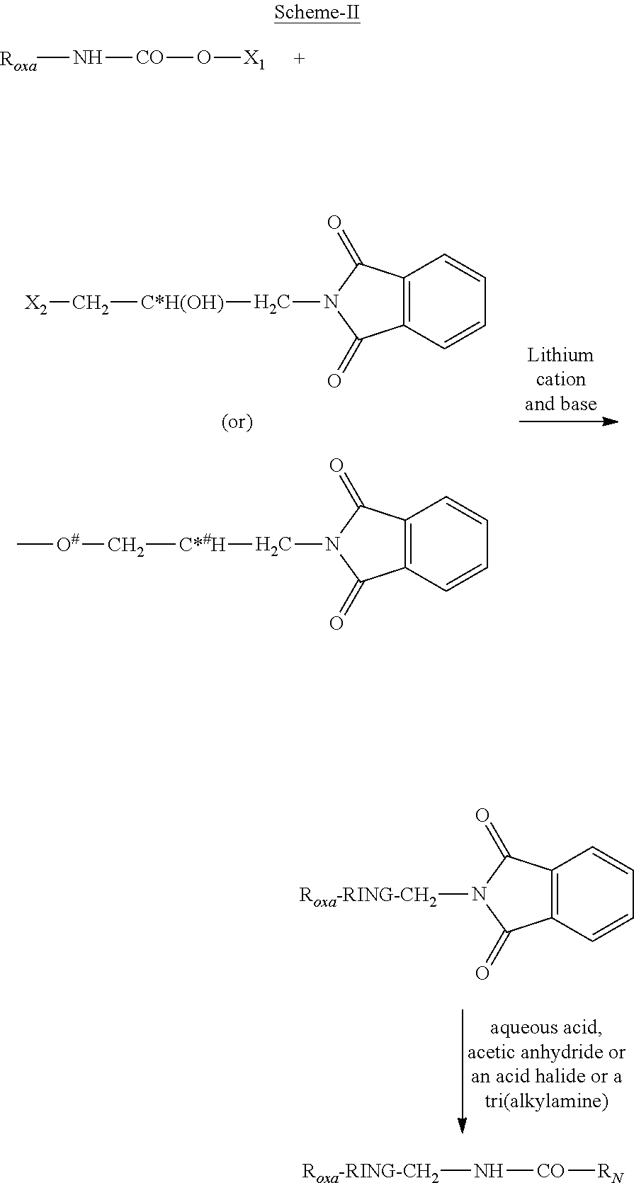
[Roxa]N[CO]O[X1].C12=C(C=CC=C1)C(=O)N(C[C*H(OH)]C[X2])C2=O.C12=C(C=CC=C1)C(=O)N(C[C*#H]C[O#]C)C2=O.C12=C(C=CC=C1)C(=O)N([Roxa-RING-CH2])C2=O.[Roxa-RING-CH2]N[CO][RN]
